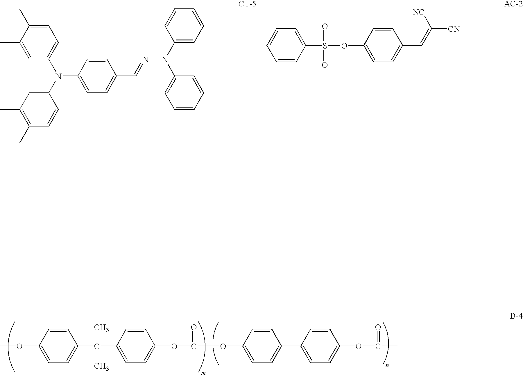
C1=CC(OC)=CC=C1C(C1=CC=C(OC(OC2=CC=C(C3=CC=C(OC(C)=O)C=C3)C=C2)=O)C=C1)(C)C.C1=CC(N(C2=CC=C(C)C(C)=C2)C2=CC(C)=C(C)C=C2)=CC=C1C=NN(C1=CC=CC=C1)C1=CC=CC=C1.C1=CC(S(OC2=CC=C(C=C([NC])[CN])C=C2)(=O)=O)=CC=C1
